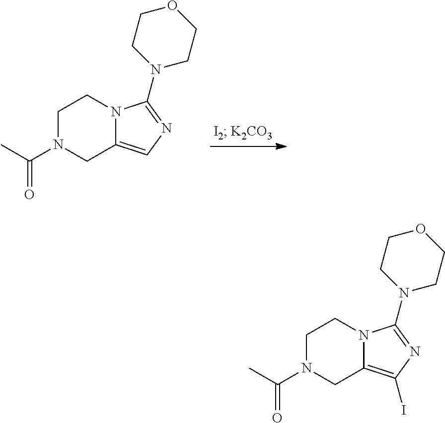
C1N(C(C)=O)CC2=CN=C(N3CCOCC3)N2C1.C1N(C(C)=O)CC2=C(I)N=C(N3CCOCC3)N2C1
